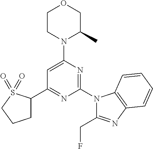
C1(C2=NC(N3C(CF)=NC4=C3C=CC=C4)=NC(N3C(C)COCC3)=C2)CCCS1(=O)=O
